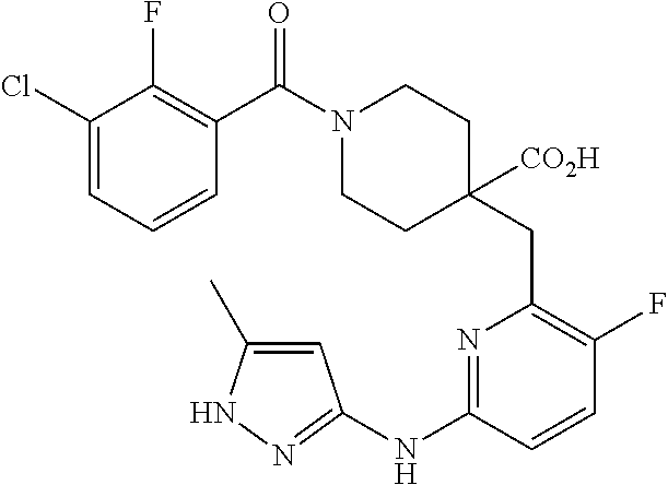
C1(Cl)=CC=CC(C(N2CCC(CC3=C(F)C=CC(NC4=NNC(C)=C4)=N3)([CO2H])CC2)=O)=C1F
